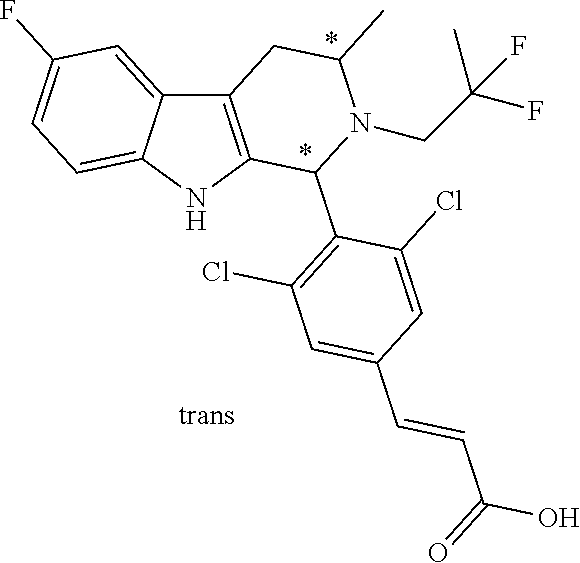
C12=C(NC3=CC=C(F)C=C13)C(C1=C(Cl)C=C(C=CC(O)=O)C=C1Cl)N(CC(F)(C)F)C(C)C2
